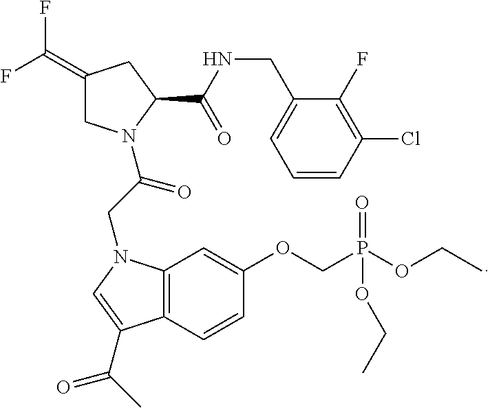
C1(=C(F)F)CN(C(CN2C3=C(C(C(C)=O)=C2)C=CC(OCP(OCC)(=O)OCC)=C3)=O)C(C(NCC2=CC=CC(Cl)=C2F)=O)C1
